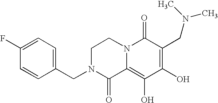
C1N(CC2=CC=C(F)C=C2)C(=O)C2=C(O)C(O)=C(CN(C)C)C(=O)N2C1
